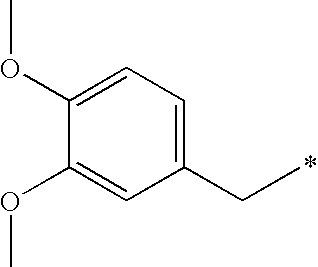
C1(CC)=CC=C(OC)C(OC)=C1
